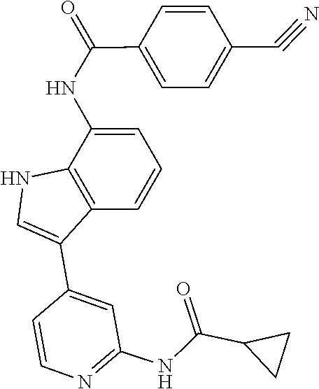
C1(C(NC2=CC=CC3=C2NC=C3C2=CC(NC(C3CC3)=O)=NC=C2)=O)=CC=C(C#N)C=C1
